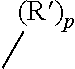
C[(R)p]
